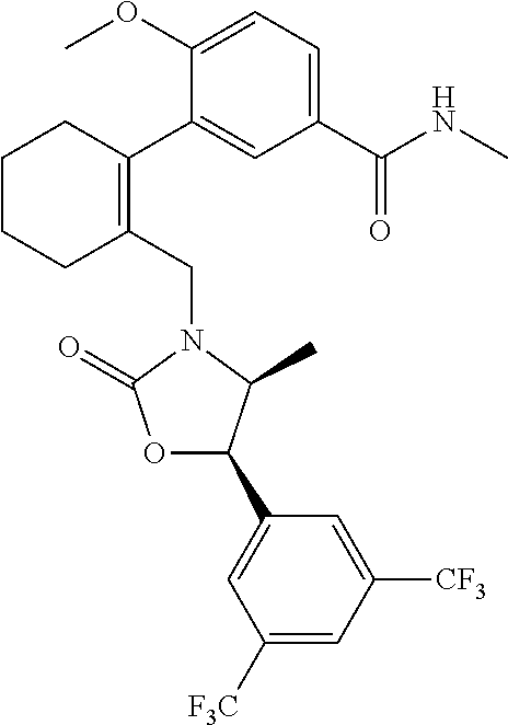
C1(CN2C(=O)OC(C3=CC([F3C])=CC([CF3])=C3)C2C)=C(C2=CC(C(NC)=O)=CC=C2OC)CCCC1
